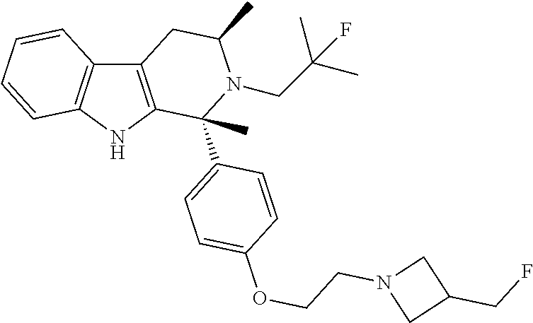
C12=C(NC3=C1C=CC=C3)C(C1=CC=C(OCCN3CC(CF)C3)C=C1)(C)N(CC(C)(F)C)C(C)C2
